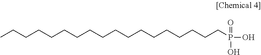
CCCCCCCCCCCCCCCCCCP(O)(=O)O
